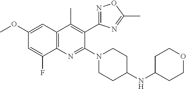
C1(OC)=CC2=C(C(F)=C1)N=C(N1CCC(NC3CCOCC3)CC1)C(C1=NOC(C)=N1)=C2C
